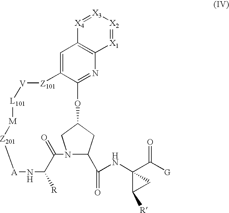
C1=C2C(=NC3=C1[X4]=[X3][X2]=[X1]3)OC1CC(C(=O)NC3(C(=O)[G])C([R])C3)N(C1)C(=O)C([R])N[A][Z201][M][L101][V][Z101]2
